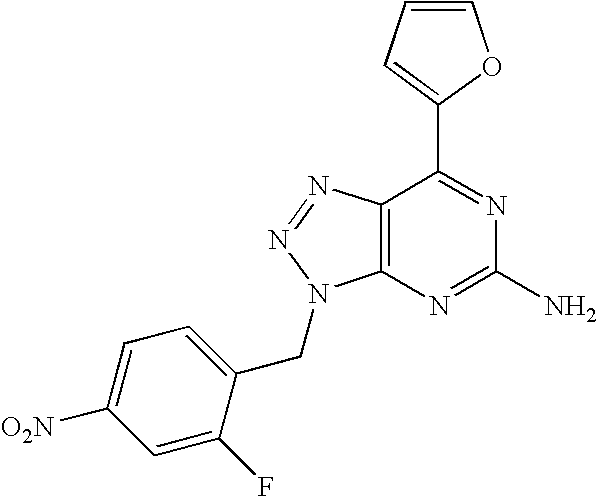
C1=CC=C(C2=NC(N)=NC3=C2N=NN3CC2=CC=C([O2N])C=C2F)O1
